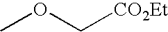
COC[CO2Et]
